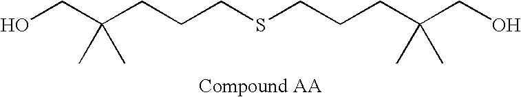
OCC(CCCSCCCC(CO)(C)C)(C)C
